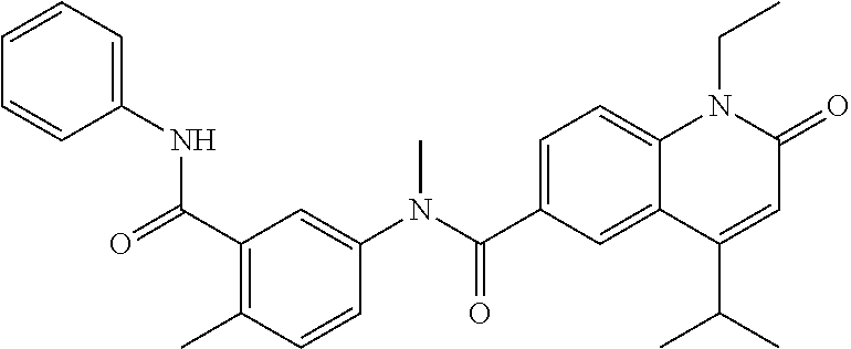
C1(N(C(C2=CC=C3C(=C2)C(C(C)C)=CC(=O)N3CC)=O)C)=CC(C(NC2=CC=CC=C2)=O)=C(C)C=C1
